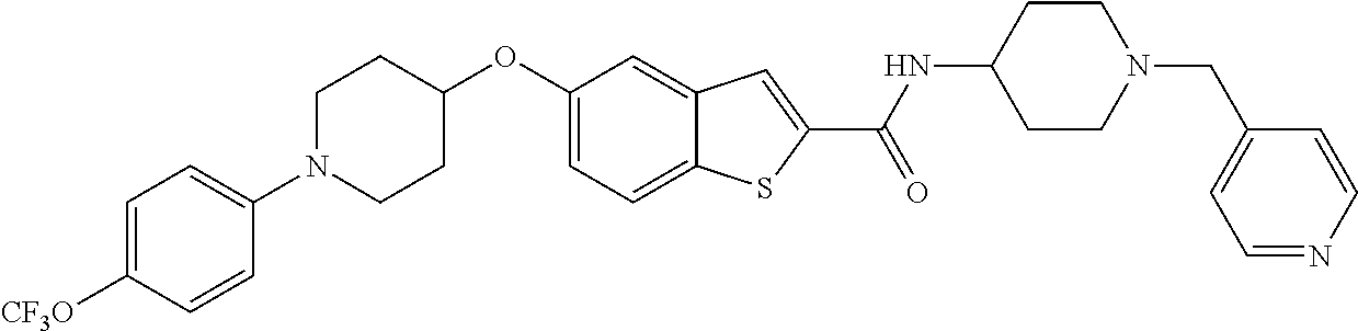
C1=C2C(=CC(OC3CCN(C4=CC=C([CF3O])C=C4)CC3)=C1)C=C(C(=O)NC1CCN(CC3=CC=NC=C3)CC1)S2
